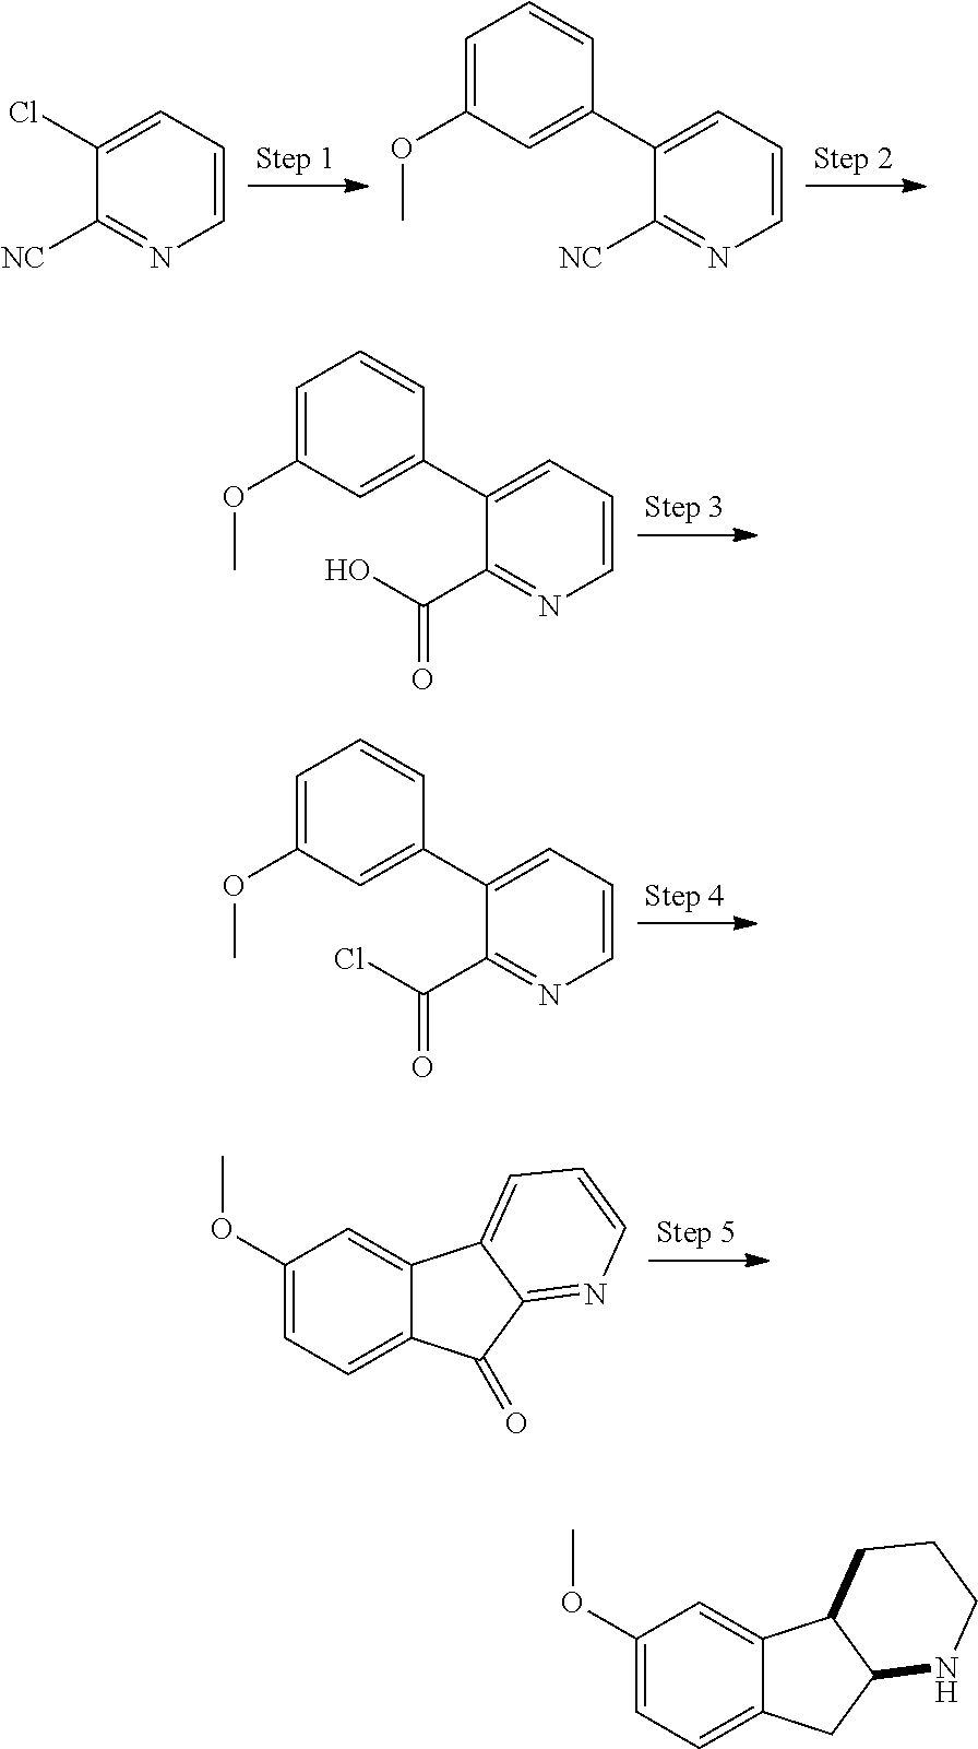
C1=CC=C(Cl)C([NC])=N1.C1=CC=C(C2=CC(OC)=CC=C2)C([NC])=N1.C1=CC=C(C2=CC(OC)=CC=C2)C(C(=O)O)=N1.C1=CC=C(C2=CC(OC)=CC=C2)C(C(=O)Cl)=N1.C12=CC=C(OC)C=C1C1=CC=CN=C1C2=O.C12=CC=C(OC)C=C1C1C(C2)NCCC1
